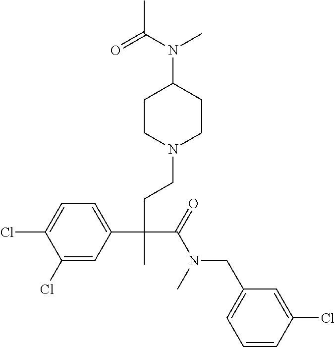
C1(Cl)=CC(C(CCN2CCC(N(C(=O)C)C)CC2)(C(=O)N(CC2=CC=CC(Cl)=C2)C)C)=CC=C1Cl
